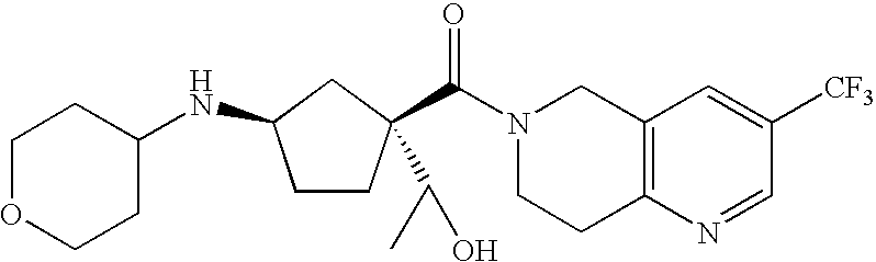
N1(C(=O)C2(C(O)C)CCC(NC3CCOCC3)C2)CCC2=C(C1)C=C([CF3])C=N2
